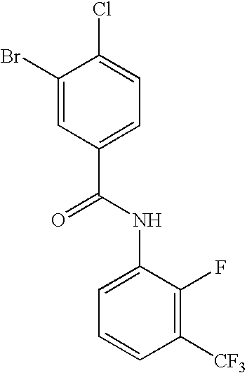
C1(Br)=CC(C(=O)NC2=CC=CC([CF3])=C2F)=CC=C1Cl
